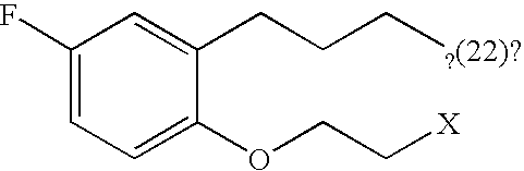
C1(F)=CC=C(OCC[X])C(CCC[?(22)?])=C1
